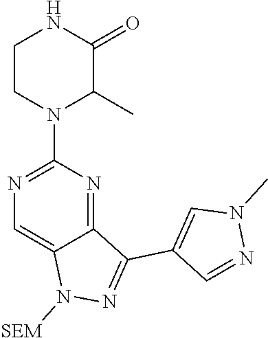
N1([SEM])N=C(C2=CN(C)N=C2)C2=NC(N3CCNC(=O)C3C)=NC=C12
